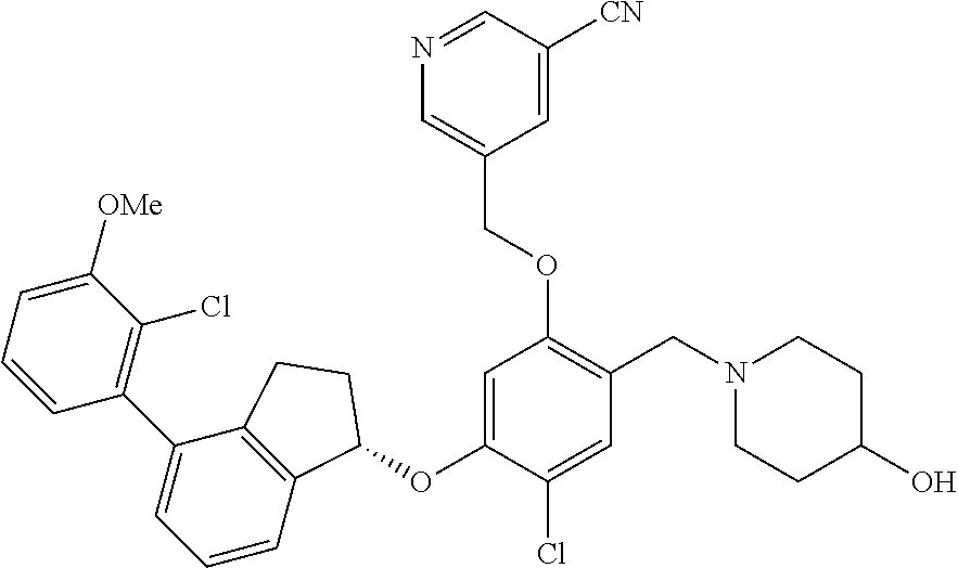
C1=CC=C([OMe])C(Cl)=C1C1=CC=CC2=C1CCC2OC1=CC(OCC2=CN=CC([CN])=C2)=C(CN2CCC(O)CC2)C=C1Cl
